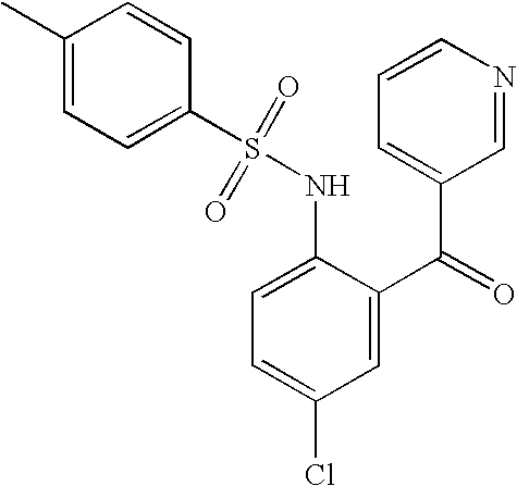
C1(C)=CC=C(S(NC2=CC=C(Cl)C=C2C(C2=CC=CN=C2)=O)(=O)=O)C=C1
